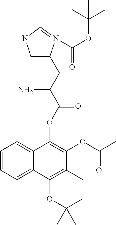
C1=CC=C2C(=C1)C(OC(C(CC1=CNC=N1C(=O)OC(C)(C)C)N)=O)=C(OC(C)=O)C1=C2OC(C)(C)CC1
